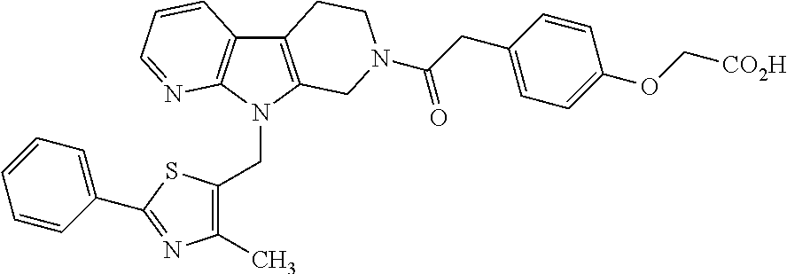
C12=C(N(CC3=C(C)N=C(C4=CC=CC=C4)S3)C3=C1C=CC=N3)CN(C(=O)CC1=CC=C(OC[CO2H])C=C1)CC2
